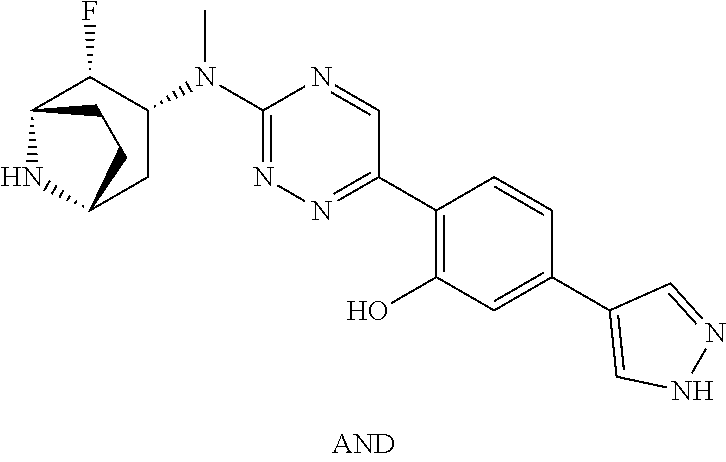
C12C(F)C(N(C3=NN=C(C4=C(O)C=C(C5=CNN=C5)C=C4)C=N3)C)CC(N1)CC2
